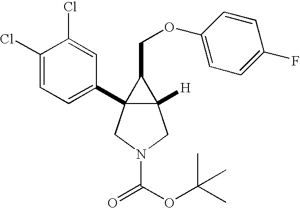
C12([H])C(C3=CC=C(Cl)C(Cl)=C3)(CN(C(OC(C)(C)C)=O)C1)C2COC1=CC=C(F)C=C1
